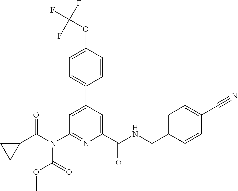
C1=C(C2=CC=C(OC(F)(F)F)C=C2)C=C(C(NCC2=CC=C(C#N)C=C2)=O)N=C1N(C(C1CC1)=O)C(=O)OC
